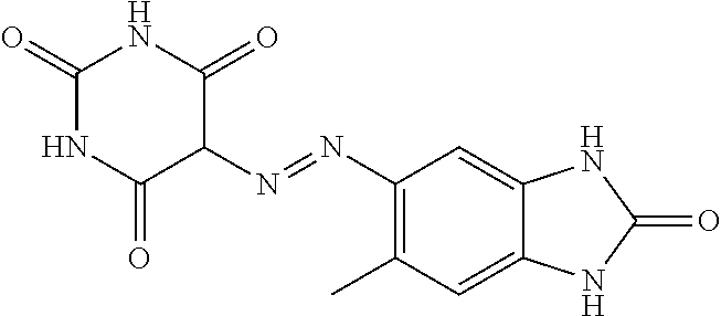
C1(=O)NC(=O)C(N=NC2=C(C)C=C3C(=C2)NC(=O)N3)C(=O)N1
